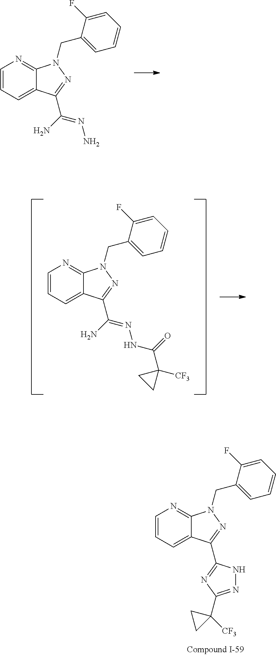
C1=CC=C2C(=N1)N(CC1=CC=CC=C1F)N=C2C(N)=NN.C1=CC=C2C(=N1)N(CC1=CC=CC=C1F)N=C2C1=NC(C2([CF3])CC2)=NN1.C1=CC=C2C(=N1)N(CC1=CC=CC=C1F)N=C2C(N)=NNC(C1([CF3])CC1)=O
